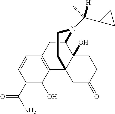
C1(C(N)=O)=C(O)C2=C(C=C1)CC1C3(O)C2(CC(=O)CC3)CCN1C(C1CC1)(C)[H]
